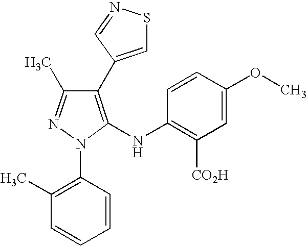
C1(C2=CSN=C2)=C(NC2=C([CO2H])C=C(OC)C=C2)N(C2=C(C)C=CC=C2)N=C1C
